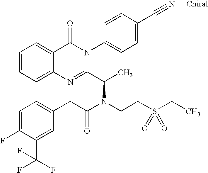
C12=CC=CC=C1C(=O)N(C1=CC=C(C#N)C=C1)C(C(C)N(CCS(CC)(=O)=O)C(CC1=CC=C(F)C(C(F)(F)F)=C1)=O)=N2
